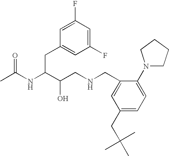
CC(NC(C(CNCC1=CC(CC(C)(C)C)=CC=C1N1CCCC1)O)CC1=CC(F)=CC(F)=C1)=O
